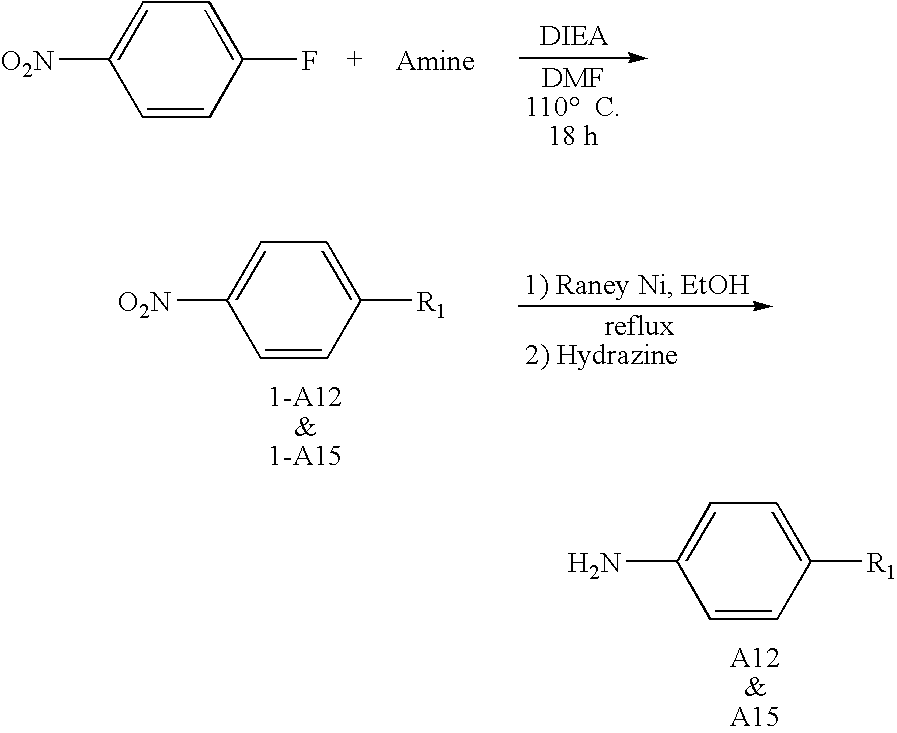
C1=CC(F)=CC=C1[O2N].[DIEA].[DMF110  C.18 h].C1=CC([R1])=CC=C1[O2N].C1=CC([R1])=CC=C1N
